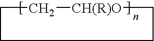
C1C[CH(R)O]CCC1
